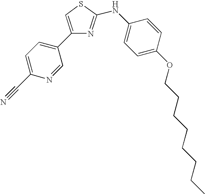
C1(C2=CC=C(C#N)N=C2)=CSC(NC2=CC=C(OCCCCCCCC)C=C2)=N1
